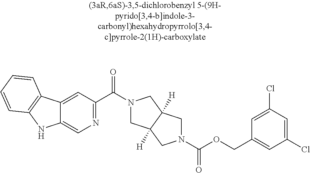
C1(C(=O)N2CC3([H])C([H])(C2)CN(C(=O)OCC2=CC(Cl)=CC(Cl)=C2)C3)=NC=C2C(=C1)C1=C(N2)C=CC=C1
